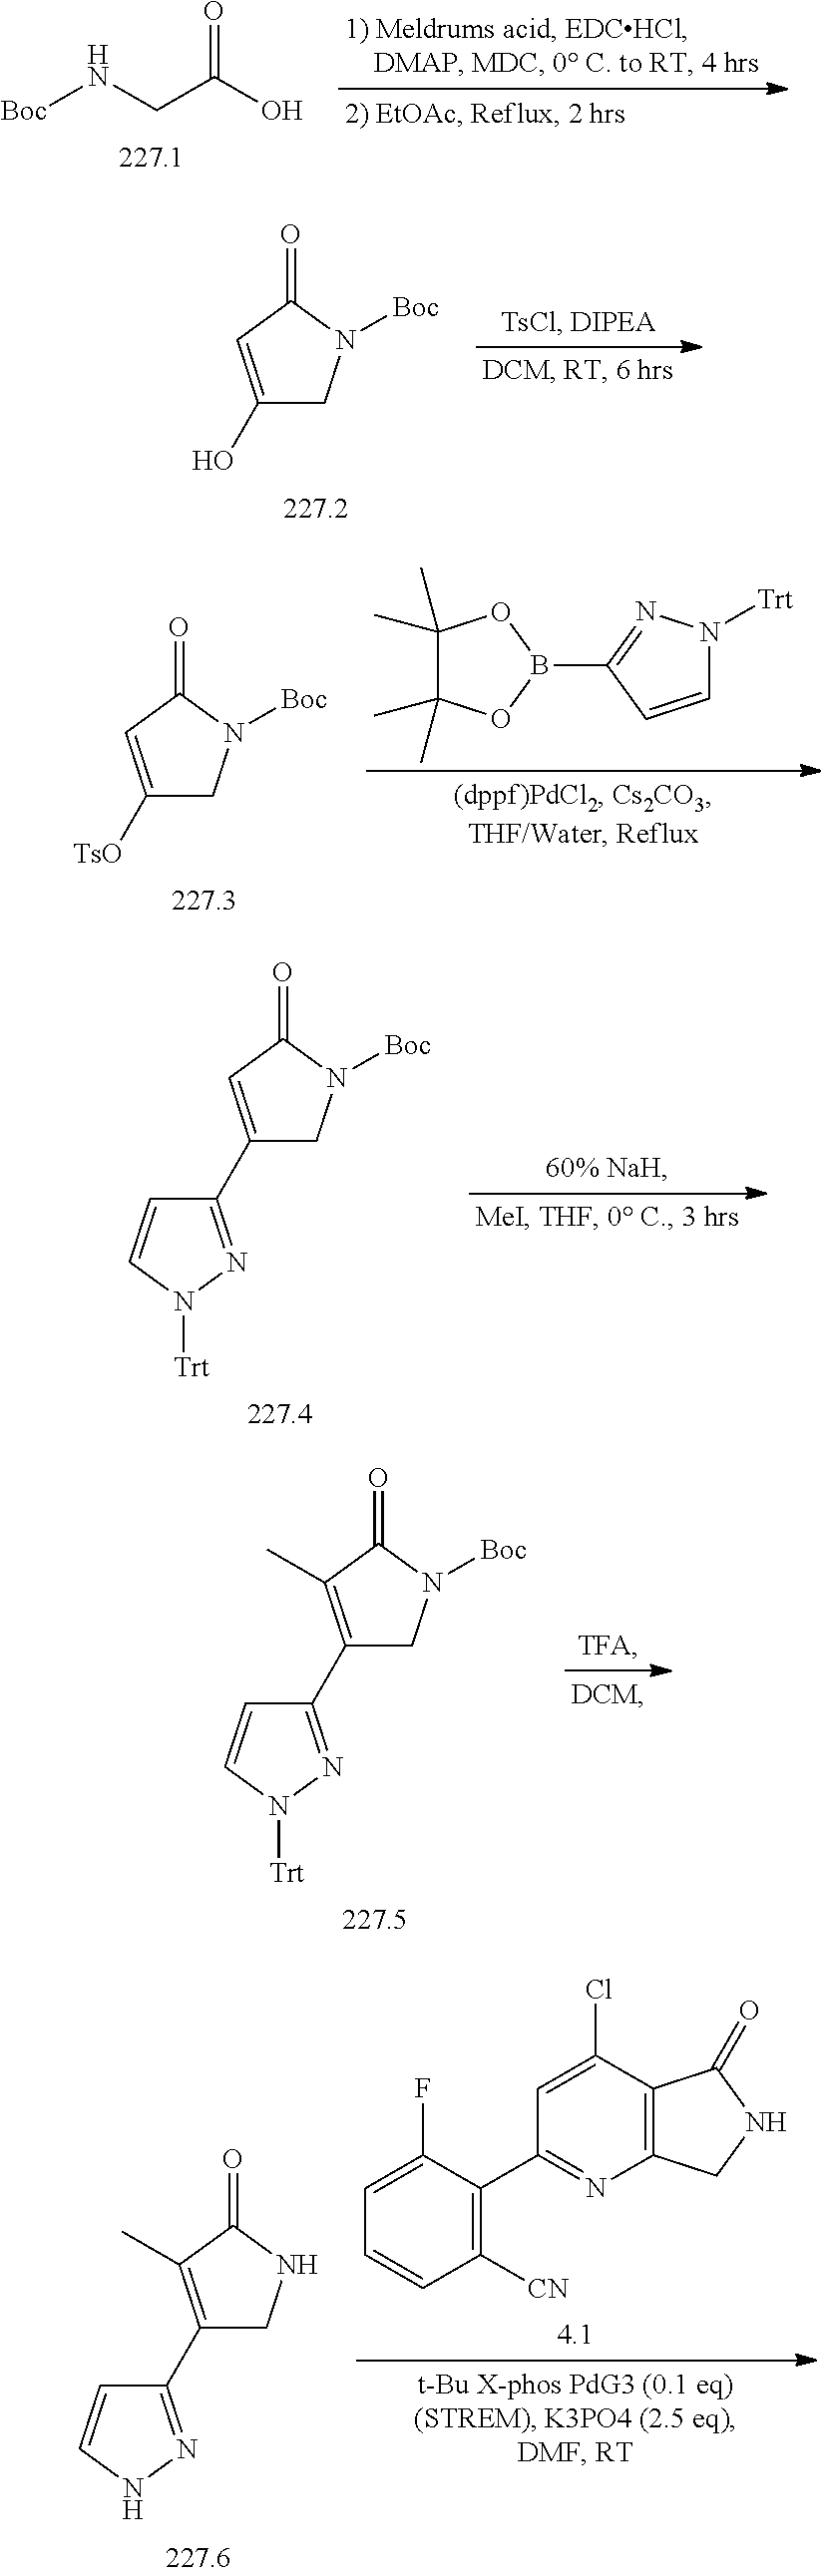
[Boc]NCC(O)=O.C1(O)=CC(=O)N([Boc])C1.C1([TsO])=CC(=O)N([Boc])C1.C1(C)(C)C(C)(C)OB(C2=NN([Trt])C=C2)O1.C1(C2=CC(=O)N([Boc])C2)=NN([Trt])C=C1.C1(C2=C(C)C(=O)N([Boc])C2)=NN([Trt])C=C1.C1(C2=C(C)C(=O)NC2)=NNC=C1.C1(F)=CC=CC([CN])=C1C1=NC2=C(C(Cl)=C1)C(=O)NC2
